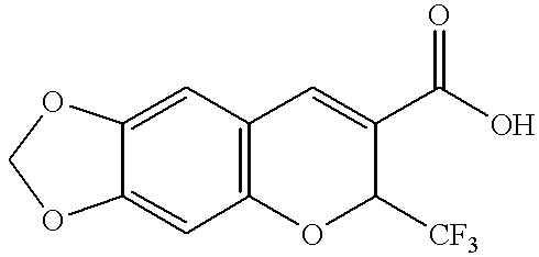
C12=CC3=C(C=C1OCO2)C=C(C(O)=O)C([CF3])O3
